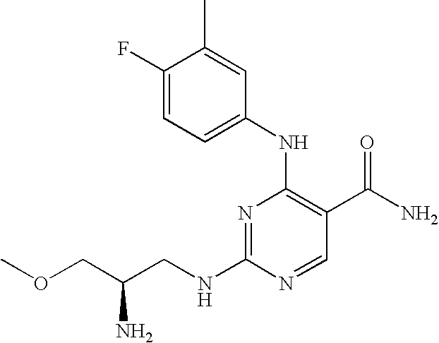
C1(NC2=C(C(N)=O)C=NC(NCC(COC)N)=N2)=CC=C(F)C(C)=C1
